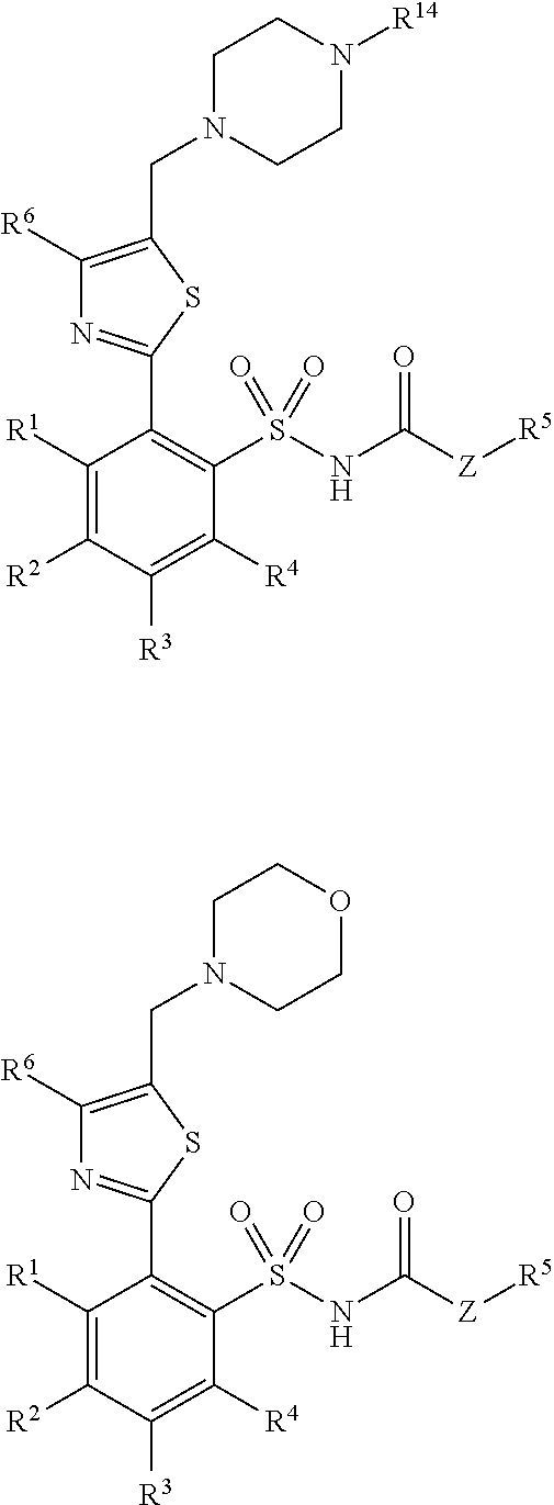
C1(C2=NC([R6])=C(CN3CCN([R14])CC3)S2)=C(S(NC([Z][R5])=O)(=O)=O)C([R4])=C([R3])C([R2])=C1[R1].C1(C2=NC([R6])=C(CN3CCOCC3)S2)=C(S(NC([Z][R5])=O)(=O)=O)C([R4])=C([R3])C([R2])=C1[R1]
